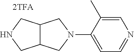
C1=C(C)C(N2CC3C(C2)CNC3)=CC=N1
